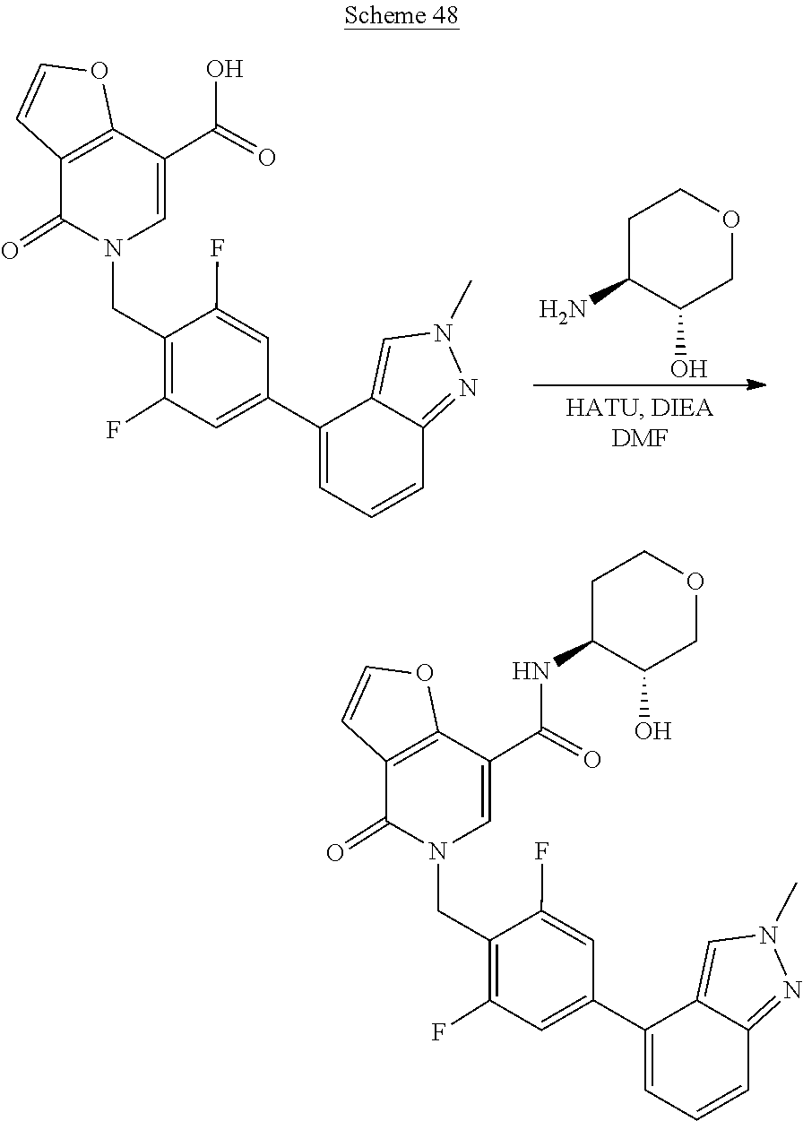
C12=NN(C)C=C1C(C1=CC(F)=C(CN3C=C(C(O)=O)C4=C(C3=O)C=CO4)C(F)=C1)=CC=C2.C1C(N)C(O)COC1.C12=NN(C)C=C1C(C1=CC(F)=C(CN3C=C(C(NC4C(O)COCC4)=O)C4=C(C3=O)C=CO4)C(F)=C1)=CC=C2
